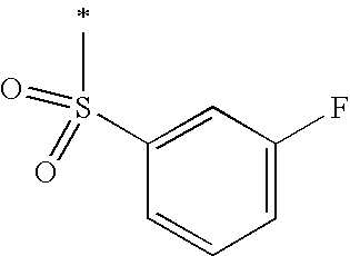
C1=C(S(C)(=O)=O)C=CC=C1F
